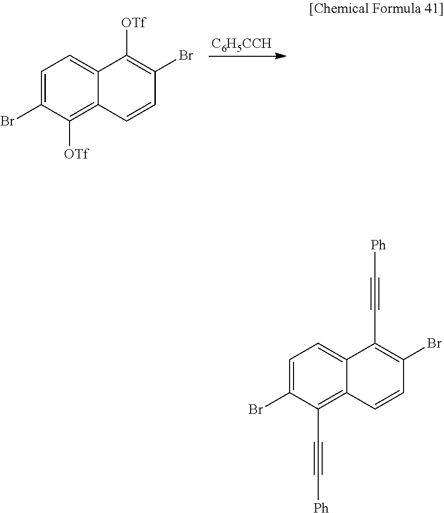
C1=C(Br)C(C#C[Ph])=C2C(=C1)C(C#C[Ph])=C(Br)C=C2.C1=C(Br)C([OTf])=C2C(=C1)C([OTf])=C(Br)C=C2.[C6H5CCH]
